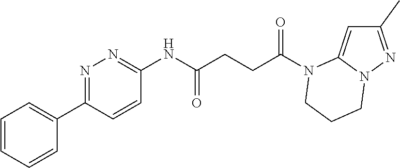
C1(C)=NN2C(=C1)N(C(CCC(NC1=NN=C(C3=CC=CC=C3)C=C1)=O)=O)CCC2
